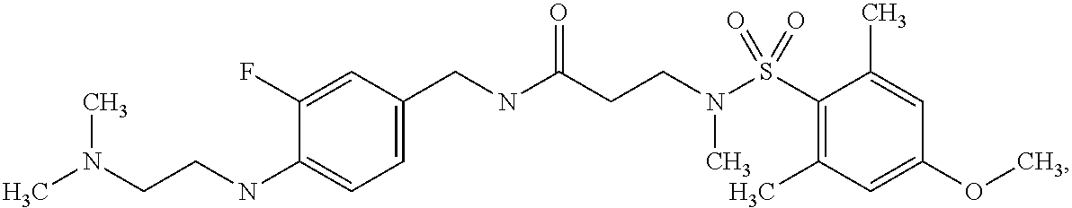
C(NC(CCN(S(C1=C(C)C=C(OC)C=C1C)(=O)=O)C)=O)C1=CC=C(NCCN(C)C)C(F)=C1
